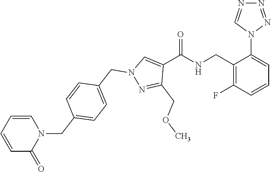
C1(CNC(C2=CN(CC3=CC=C(CN4C=CC=CC4=O)C=C3)N=C2COC)=O)=C(F)C=CC=C1N1N=NN=C1
